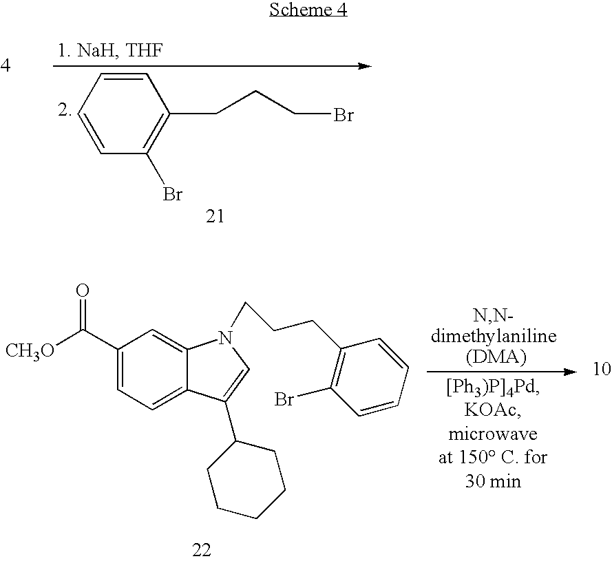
C1=CC=CC(Br)=C1CCCBr.C1(C([CH3O])=O)=CC=C2C(=C1)N(CCCC1=C(Br)C=CC=C1)C=C2C1CCCCC1
